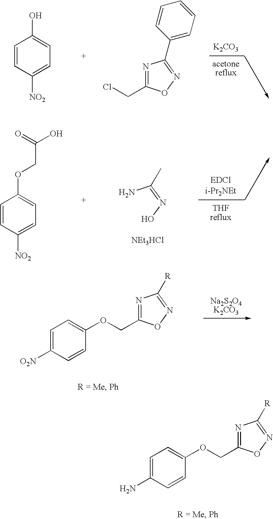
C1=CC([NO2])=CC=C1O.C1=CC([NO2])=CC=C1OCC(O)=O.N1=C(CCl)ON=C1C1=CC=CC=C1.NC(=NO)C.[NEt3HCl].[K2CO3].N1=C(COC2=CC=C([NO2])C=C2)ON=C1[R].N1=C(COC2=CC=C(N)C=C2)ON=C1[R]
